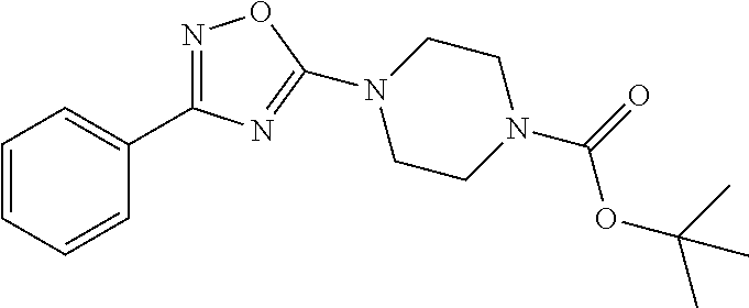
C1=CC=CC(C2=NOC(N3CCN(C(=O)OC(C)(C)C)CC3)=N2)=C1
